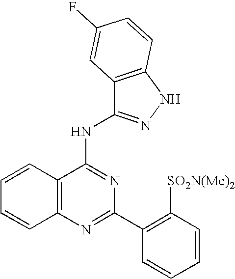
C12=C(N=C(C3=C([SO2N(Me)2])C=CC=C3)N=C1NC1=NNC3=C1C=C(F)C=C3)C=CC=C2
